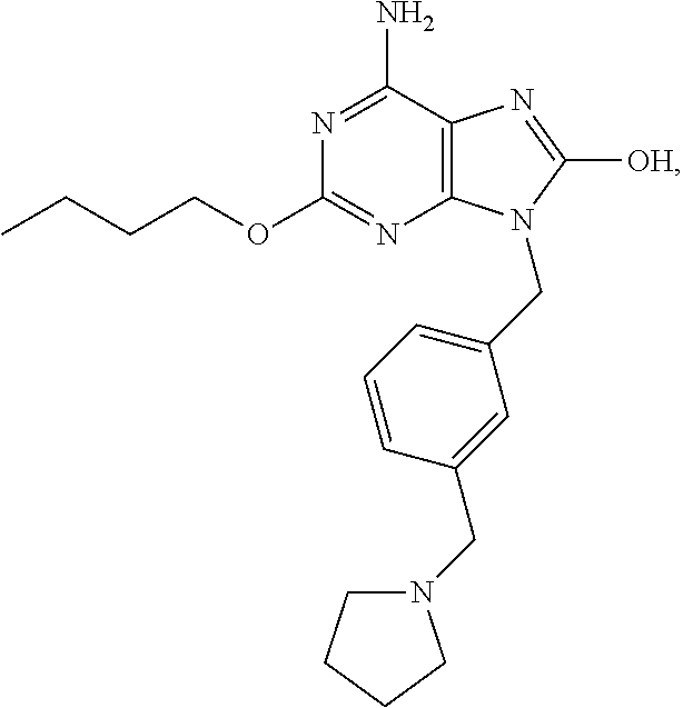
C12=C(C(N)=NC(OCCCC)=N1)N=C([OH])N2CC1=CC=CC(CN2CCCC2)=C1
